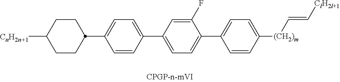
C1CC(C2=CC=C(C3=CC=C(C4=CC=C([(CH2)m]C=C[ClH2l+1])C=C4)C(F)=C3)C=C2)CCC1[CnH2n+1]
